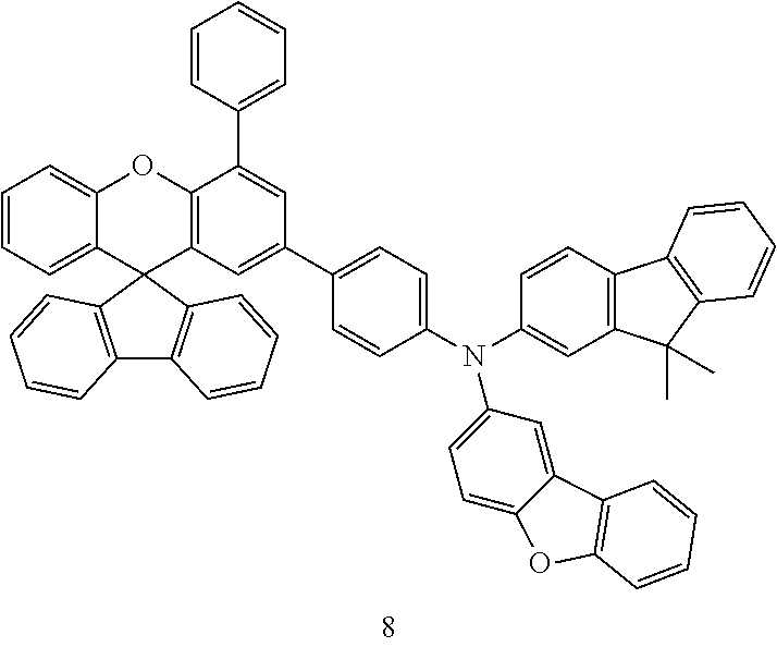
C1=CC=C2C(=C1)OC1=C(C23C2=C(C4=C3C=CC=C4)C=CC=C2)C=C(C2=CC=C(N(C3=CC=C4C(=C3)C3=C(O4)C=CC=C3)C3=CC4=C(C=C3)C3=C(C4(C)C)C=CC=C3)C=C2)C=C1C1=CC=CC=C1
